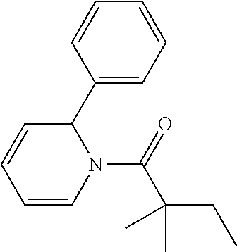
C1=CC(C2N(C(=O)C(CC)(C)C)C=CC=C2)=CC=C1
